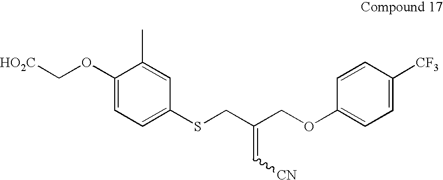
[HO2C]COC1=CC=C(SCC(COC2=CC=C([CF3])C=C2)=C[CN])C=C1C
